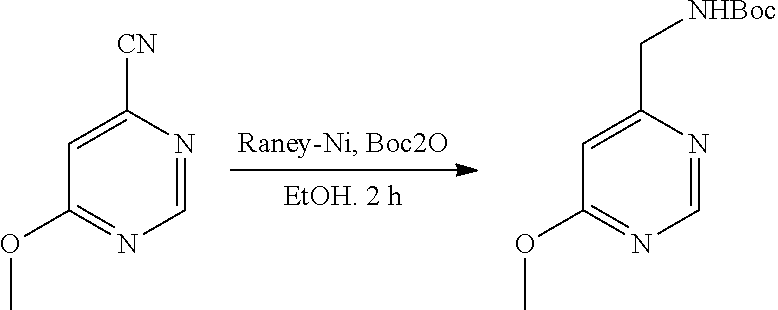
C1=C([CN])N=CN=C1OC.C1=C(C[NHBoc])N=CN=C1OC
